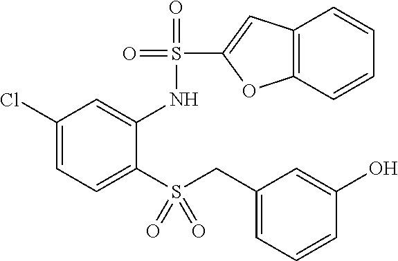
C1(Cl)=CC=C(S(CC2=CC=CC(O)=C2)(=O)=O)C(NS(C2=CC3=C(O2)C=CC=C3)(=O)=O)=C1
